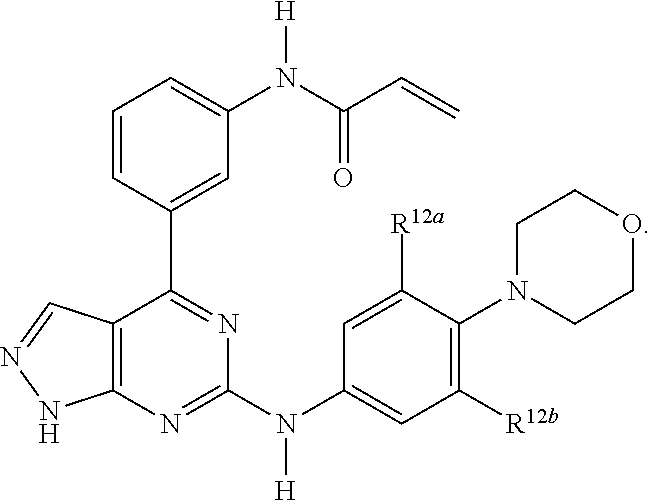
C1=CC(C2=NC(N(C3=CC([R12b])=C(N4CCOCC4)C([R12a])=C3)[H])=NC3=C2C=NN3)=CC(N(C(=O)C=C)[H])=C1
